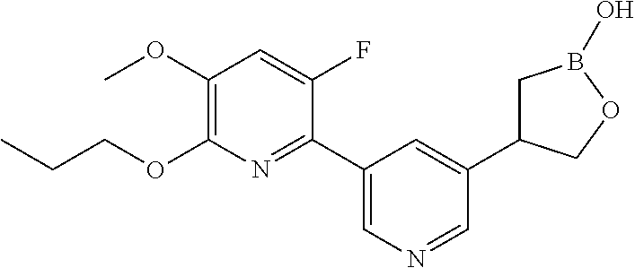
C1(OC)=C(OCCC)N=C(C2=CN=CC(C3CB(O)OC3)=C2)C(F)=C1
